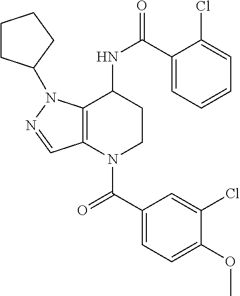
C1(C(=O)N2CCC(NC(=O)C3=CC=CC=C3Cl)C3=C2C=NN3C2CCCC2)=CC=C(OC)C(Cl)=C1
